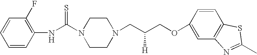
C1=CC(NC(N2CCN(CC(COC3=CC4=C(C=C3)SC(C)=N4)[H])CC2)=S)=C(F)C=C1
